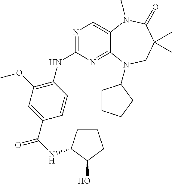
N1=C(NC2=C(OC)C=C(C(=O)NC3CCCC3O)C=C2)N=C2C(=C1)N(C)C(=O)C(C)(C)CN2C1CCCC1
